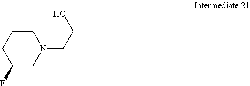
C1C(F)CN(CCO)CC1
